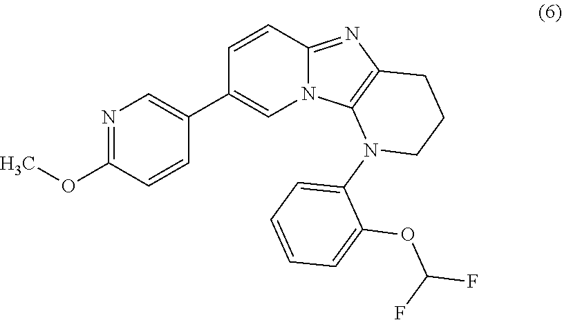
C1=CC2=NC3=C(N2C=C1C1=CN=C(OC)C=C1)N(C1=CC=CC=C1OC(F)F)CCC3
